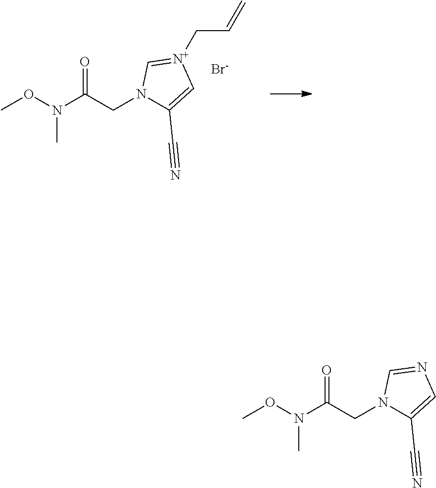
CON(C(CN1C=NC=C1C#N)=O)C.CON(C(CN1C=[N+](CC=C)C=C1C#N)=O)C.[Br-]
